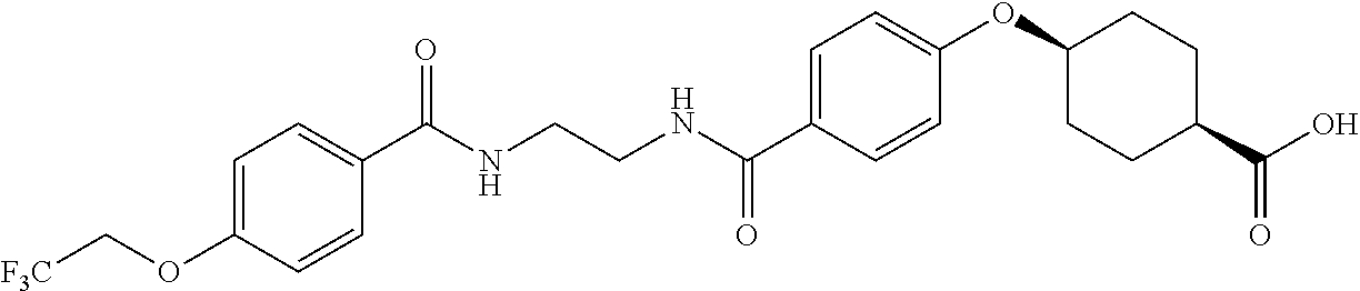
N(CCNC(C1=CC=C(OC2CCC(C(O)=O)CC2)C=C1)=O)C(=O)C1=CC=C(OC[F3C])C=C1
